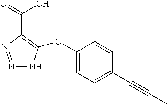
C1(OC2=CC=C(C#CC)C=C2)=C(C(=O)O)N=NN1
